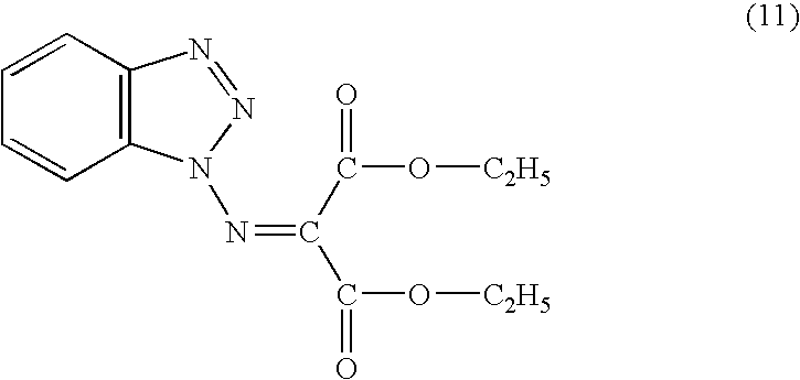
C12=C(C=CC=C1)N=NN2N=C(C(O[C2H5])=O)C(O[C2H5])=O
